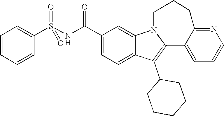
C1(C(NS(C2=CC=CC=C2)(=O)=O)=O)=CC=C2C(=C1)N1C(=C2C2CCCCC2)C2=CC=CN=C2CCC1
